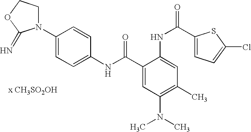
C1(NC(=O)C2=CC(N(C)C)=C(C)C=C2NC(C2=CC=C(Cl)S2)=O)=CC=C(N2CCOC2=N)C=C1.[x CH3SO2OH]
